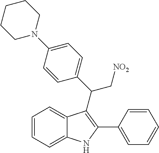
C1=CC=C2C(=C1)C(C(C1=CC=C(N3CCCCC3)C=C1)C[NO2])=C(C1=CC=CC=C1)N2
